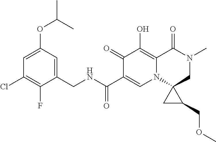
C1(F)=C(Cl)C=C(OC(C)C)C=C1CNC(C1=CN2C3(CN(C)C(=O)C2=C(O)C1=O)CC3COC)=O
